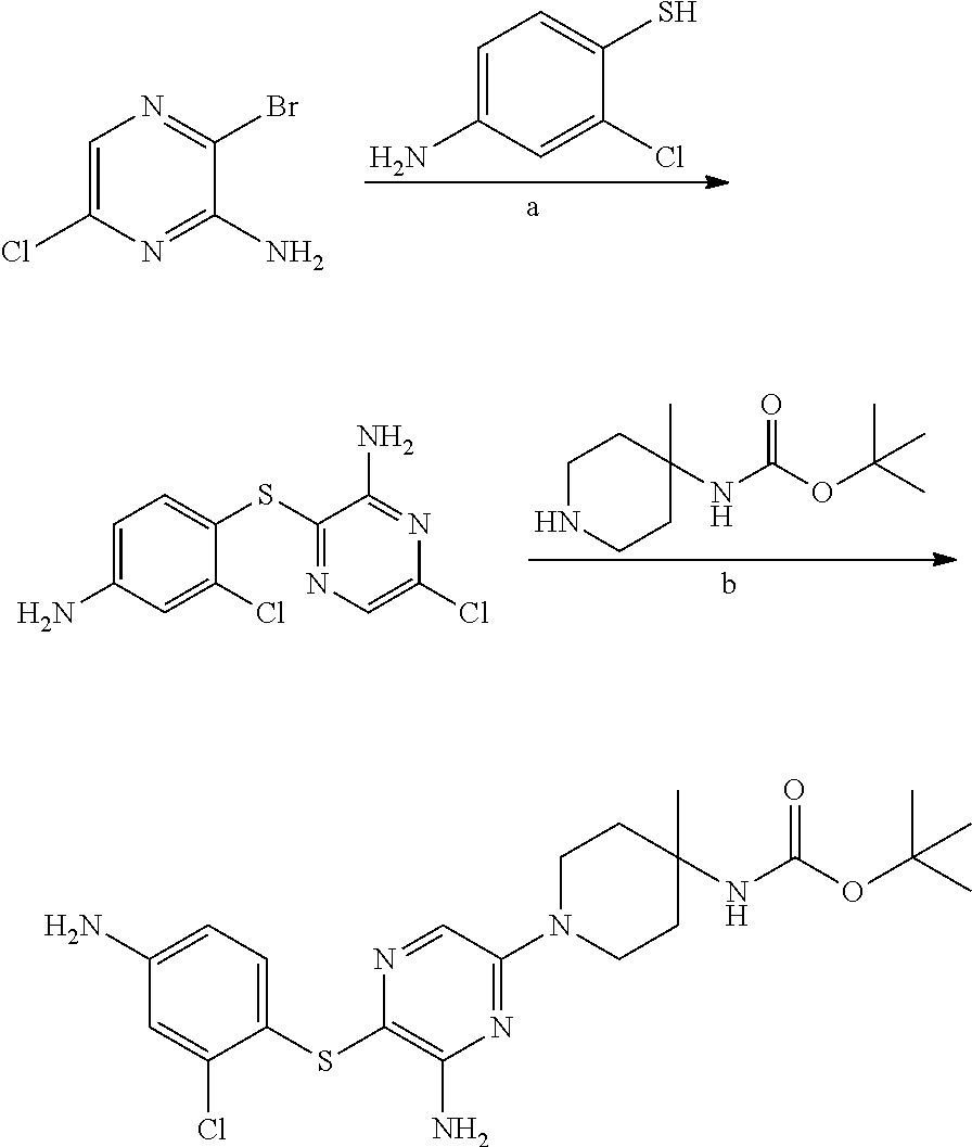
C1=C(Cl)N=C(N)C(Br)=N1.C1=C(N)C=C(Cl)C(S)=C1.C1=C(N)C=C(Cl)C(SC2=NC=C(Cl)N=C2N)=C1.C1NCCC(NC(OC(C)(C)C)=O)(C)C1.C1(N)=CC=C(SC2=C(N)N=C(N3CCC(NC(OC(C)(C)C)=O)(C)CC3)C=N2)C(Cl)=C1
